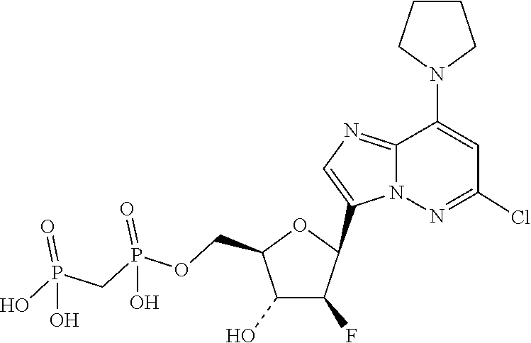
C1(C2C(F)C(O)C(COP(=O)(O)CP(=O)(O)O)O2)=CN=C2C(N3CCCC3)=CC(Cl)=NN12
